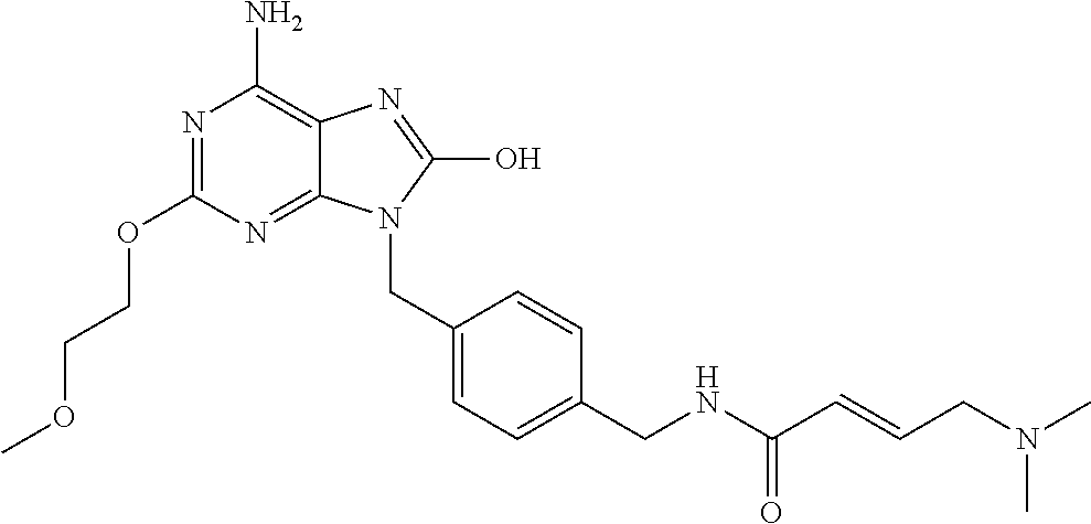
N1=C(OCCOC)N=C2C(=C1N)N=C(O)N2CC1=CC=C(CNC(C=CCN(C)C)=O)C=C1
